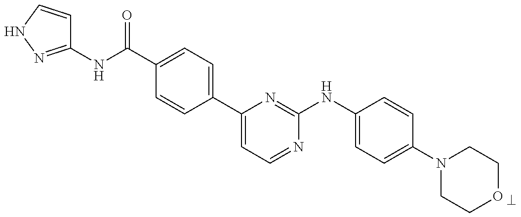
C1(C(NC2=NNC=C2)=O)=CC=C(C2=CC=NC(NC3=CC=C(N4CCOCC4)C=C3)=N2)C=C1
